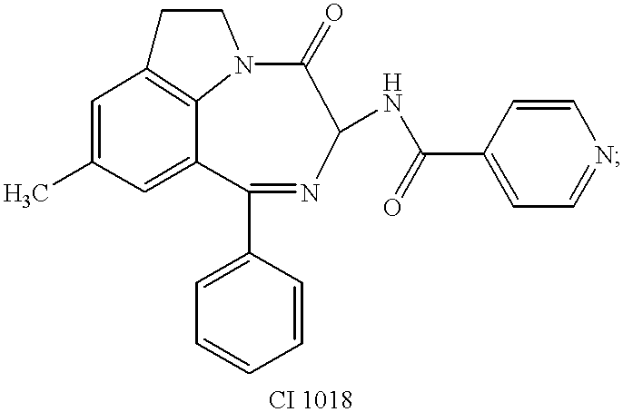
C1=C(C)C=C2C3=C1CCN3C(=O)C(NC(C1=CC=NC=C1)=O)N=C2C1=CC=CC=C1
